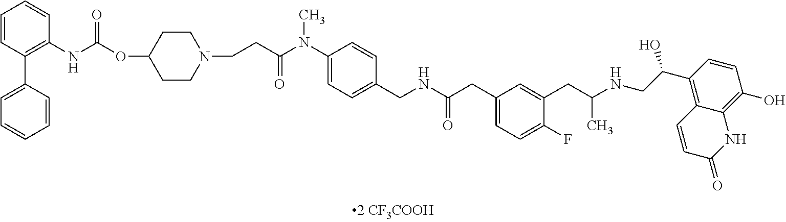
C1=CC(C2=CC=CC=C2)=C(NC(=O)OC2CCN(CCC(N(C3=CC=C(CNC(CC4=CC=C(F)C(CC(NCC(O)C5=C6C(=C(O)C=C5)NC(=O)C=C6)C)=C4)=O)C=C3)C)=O)CC2)C=C1
